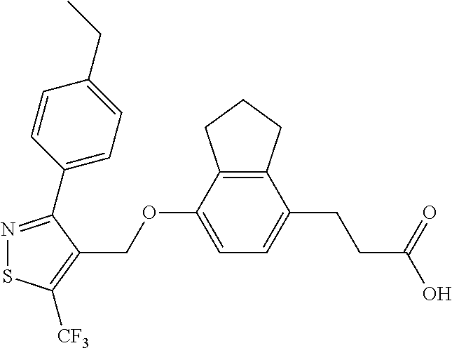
N1=C(C2=CC=C(CC)C=C2)C(COC2=CC=C(CCC(=O)O)C3=C2CCC3)=C([CF3])S1
